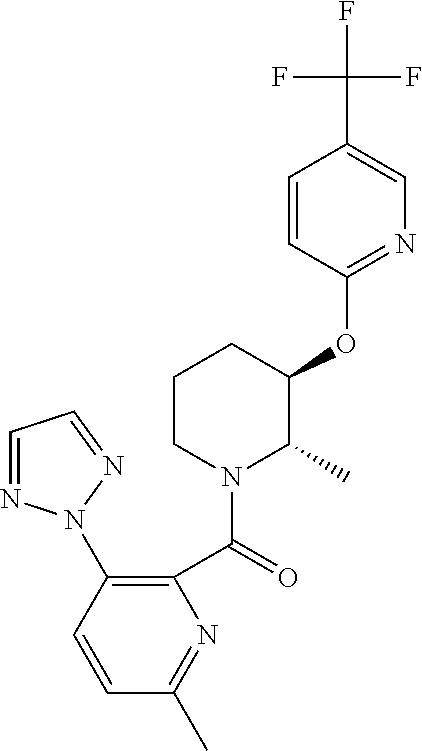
C1(C(=O)N2C(C)C(OC3=NC=C(C(F)(F)F)C=C3)CCC2)=C(N2N=CC=N2)C=CC(C)=N1
